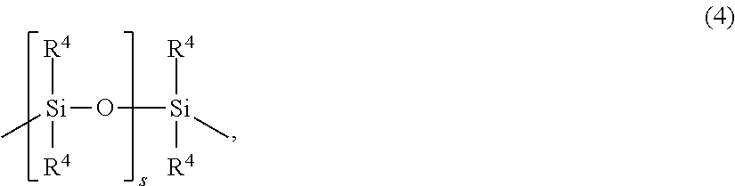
[Si]([R4])([R4])(O[Si]([R4])([R4])C)C
